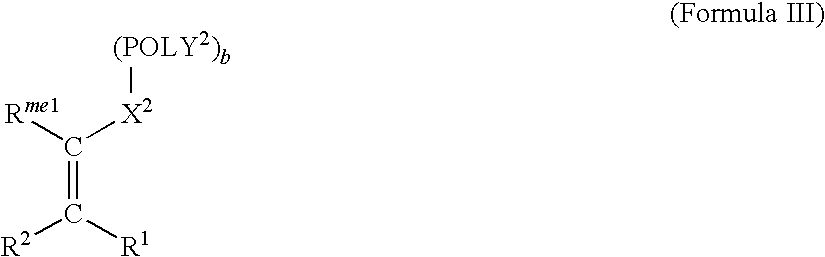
[Rme1]C([X2][(POLY2)b])=C([R1])[R2]
